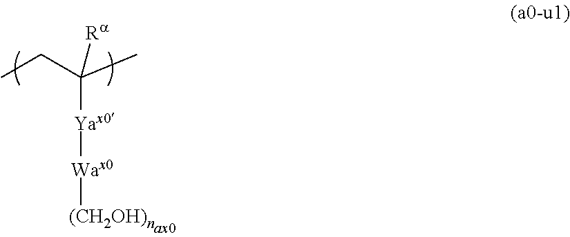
[Yax0](C(CC)(C)[Ra])[Wax0][(CH2OH)n]
